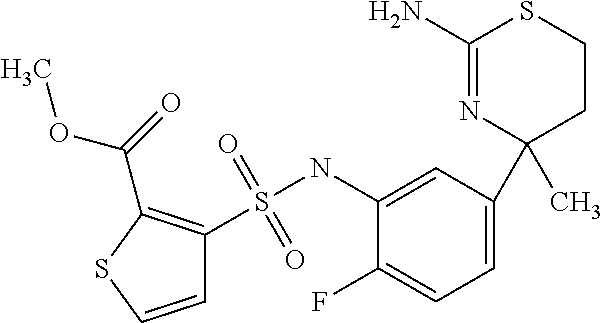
S(NC1=CC(C2(C)CCSC(N)=N2)=CC=C1F)(C1=C(C(=O)OC)SC=C1)(=O)=O
